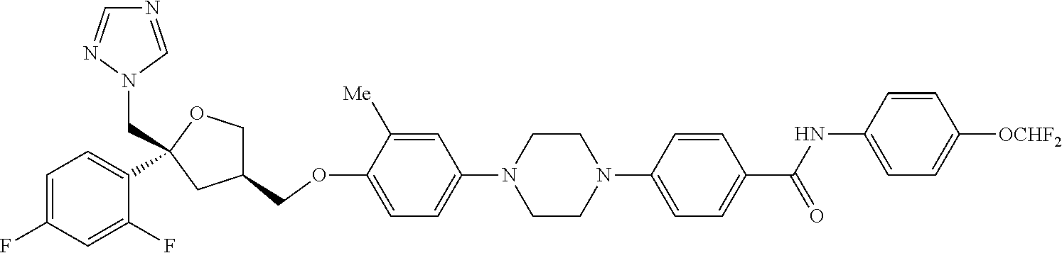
C1=C([Me])C(OCC2COC(CN3C=NC=N3)(C3=CC=C(F)C=C3F)C2)=CC=C1N1CCN(C2=CC=C(C(NC3=CC=C([OCHF2])C=C3)=O)C=C2)CC1
